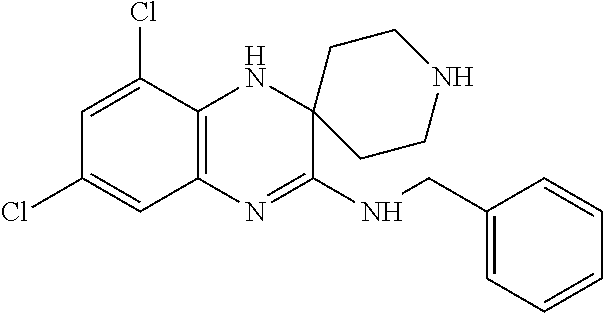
C12=C(N=C(NCC3=CC=CC=C3)C3(N1)CCNCC3)C=C(Cl)C=C2Cl
